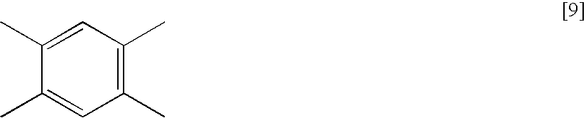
C1(C)=CC(C)=C(C)C=C1C
